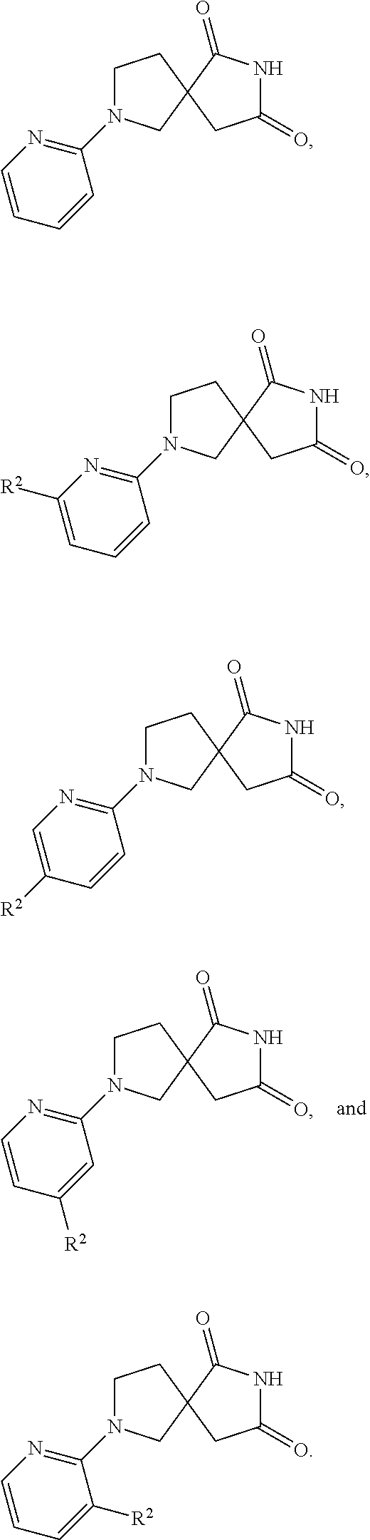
C1(=O)NC(=O)C2(C1)CCN(C1=NC=CC([R2])=C1)C2.C1(=O)NC(=O)C2(C1)CCN(C1=NC=CC=C1)C2.C1(=O)NC(=O)C2(C1)CCN(C1=NC([R2])=CC=C1)C2.C1(=O)NC(=O)C2(C1)CCN(C1=NC=C([R2])C=C1)C2.C1(=O)NC(=O)C2(C1)CCN(C1=NC=CC=C1[R2])C2
